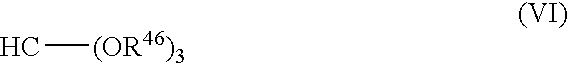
C[(OR46)3]
